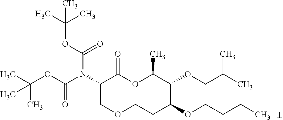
N(C1COCCC(OCCCC)C(OCC(C)C)C(C)OC1=O)(C(OC(C)(C)C)=O)C(OC(C)(C)C)=O
